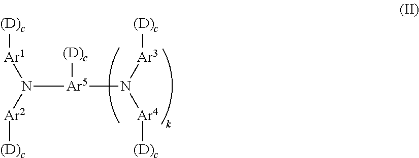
N([Ar5](N([Ar4][(D)c])[Ar3][(D)c])[(D)c])([Ar2][(D)c])[Ar1][(D)c]
